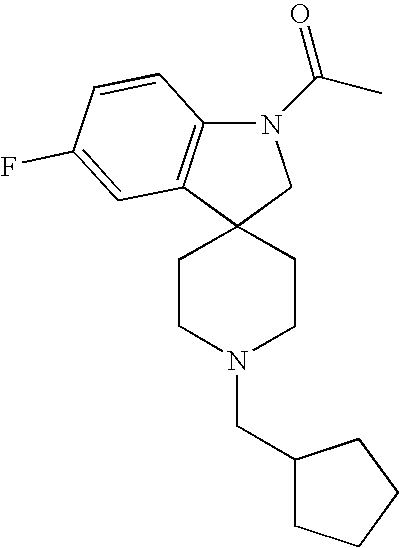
N1(C(C)=O)C2=C(C3(C1)CCN(CC1CCCC1)CC3)C=C(F)C=C2
